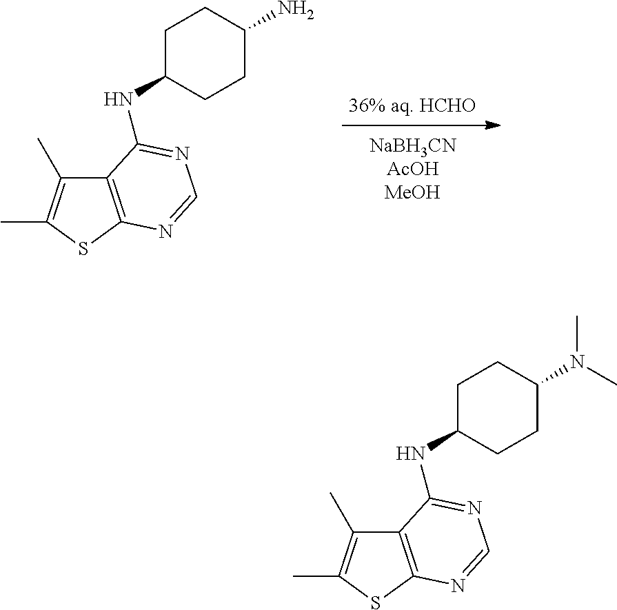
[36% aq. HCHO].C12=C(SC(C)=C1C)N=CN=C2NC1CCC(N)CC1.C12=C(SC(C)=C1C)N=CN=C2NC1CCC(N(C)C)CC1
